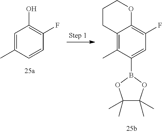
C1=C(C)C=CC(F)=C1O.C12=C(C)C(B3OC(C)(C)C(C)(C)O3)=CC(F)=C1OCCC2
